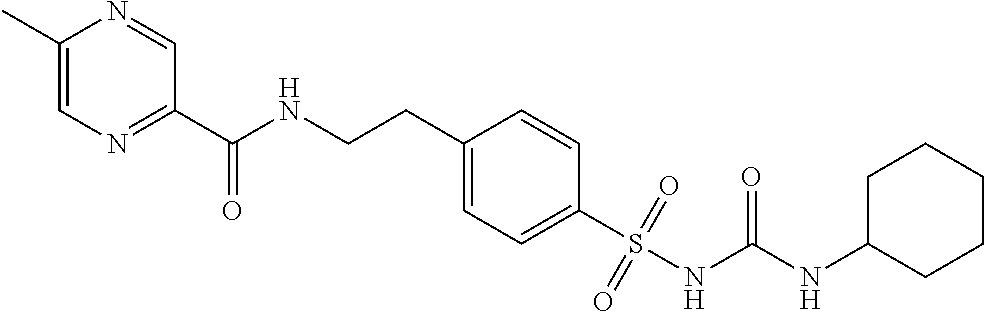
C1(C)=CN=C(C(NCCC2=CC=C(S(NC(NC3CCCCC3)=O)(=O)=O)C=C2)=O)C=N1
